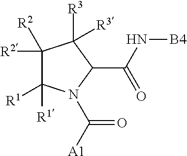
C1([R2])([R2])C([R1])([R1])N(C([A1])=O)C(C(N[B4])=O)C1([R3])[R3]
